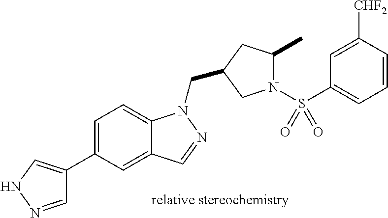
C1=NNC=C1C1=CC=C2C(=C1)C=NN2CC1CC(C)N(S(C2=CC=CC([CHF2])=C2)(=O)=O)C1
